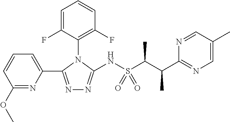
C1(N2C(NS(C(C(C3=NC=C(C)C=N3)C)C)(=O)=O)=NN=C2C2=CC=CC(OC)=N2)=C(F)C=CC=C1F
